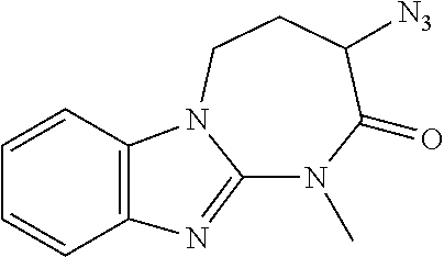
C12=NC3=C(N1CCC([N3])C(=O)N2C)C=CC=C3
